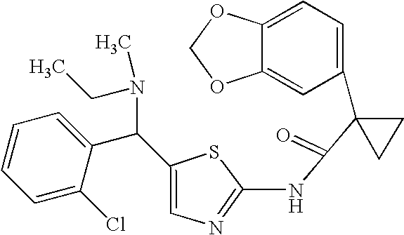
C1=C2C(=CC(C3(C(=O)NC4=NC=C(C(C5=CC=CC=C5Cl)N(C)CC)S4)CC3)=C1)OCO2
